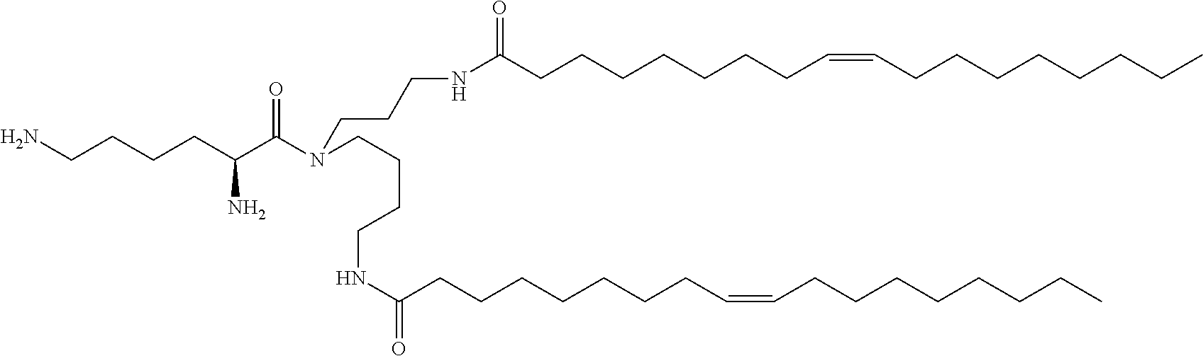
NCCCCC(C(N(CCCNC(=O)CCCCCCCC=CCCCCCCCC)CCCCNC(=O)CCCCCCCC=CCCCCCCCC)=O)N
